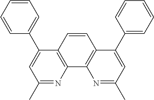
C1(C2=CC=CC=C2)=CC(C)=NC2=C1C=CC1=C2N=C(C)C=C1C1=CC=CC=C1
